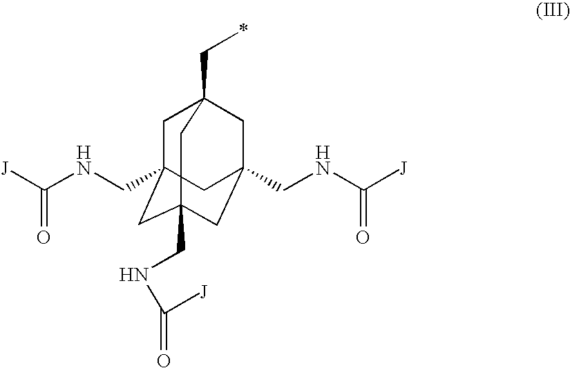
C1C2(CNC([J])=O)CC3(CNC([J])=O)CC(CNC([J])=O)(CC1(CC)C3)C2
